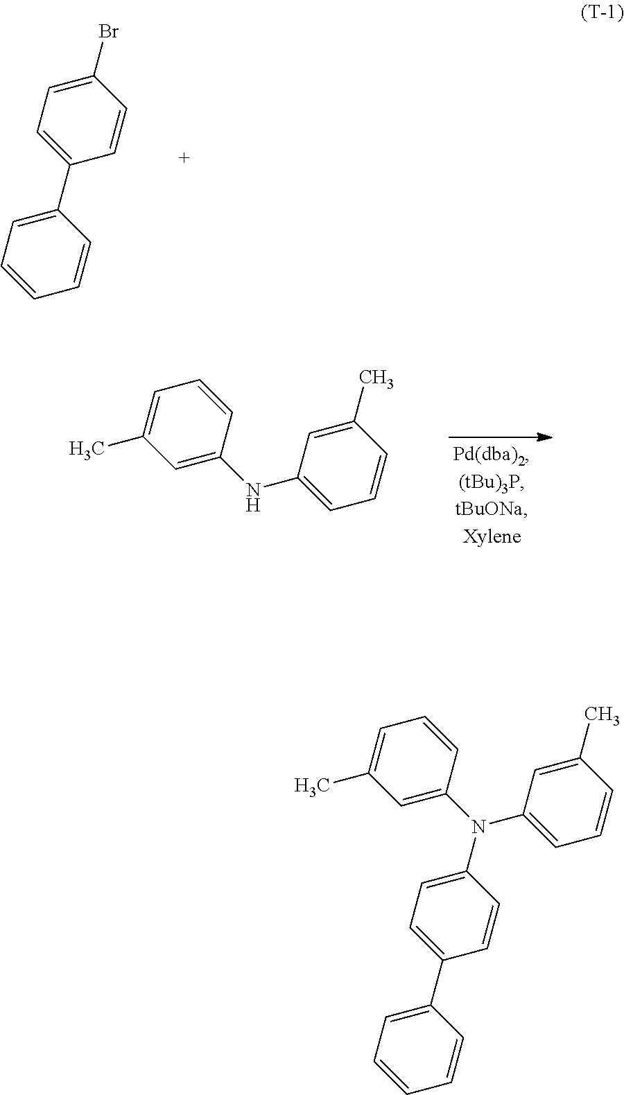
C1(Br)=CC=C(C2=CC=CC=C2)C=C1.C1(C)=CC(NC2=CC(C)=CC=C2)=CC=C1.C1(C)=CC(N(C2=CC(C)=CC=C2)C2=CC=C(C3=CC=CC=C3)C=C2)=CC=C1
